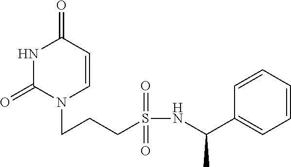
N1C(=O)N(CCCS(NC(C2=CC=CC=C2)C)(=O)=O)C=CC1=O
